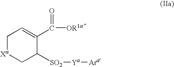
C1[Xa]CC([SO2][Ya][Ara])C(C(=O)[OR1a])=C1
